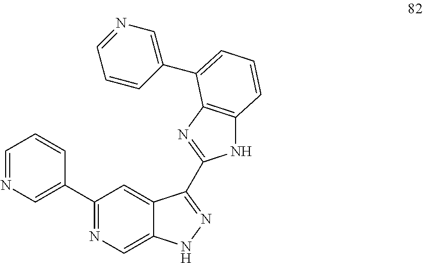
C1=NC=C(C2=NC=C3C(=C2)C(C2=NC4=C(N2)C=CC=C4C2=CN=CC=C2)=NN3)C=C1
